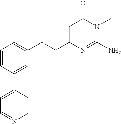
C1=CC(C2=CC=NC=C2)=CC(CCC2=CC(=O)N(C)C(N)=N2)=C1
